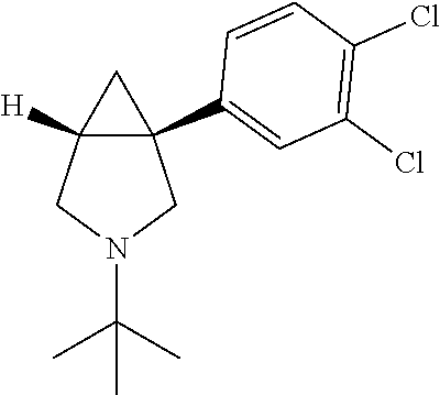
C12([H])C(C3=CC(Cl)=C(Cl)C=C3)(CN(C(C)(C)C)C1)C2
